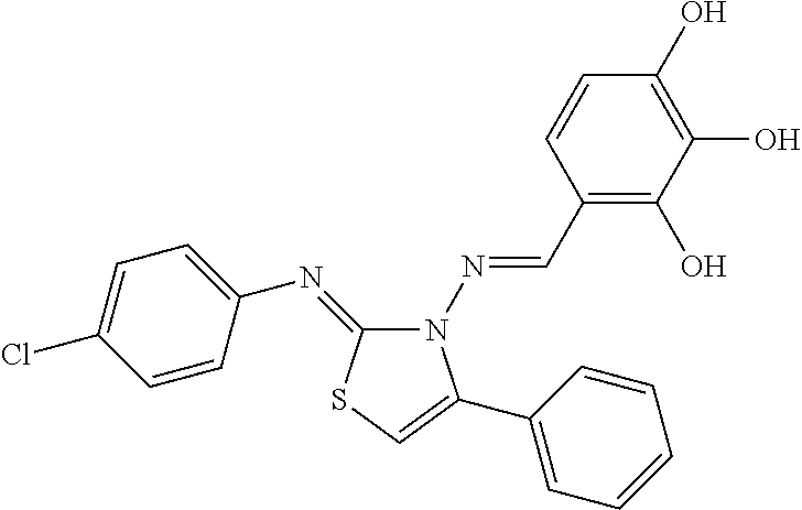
C1(C=NN2C(C3=CC=CC=C3)=CSC2=NC2=CC=C(Cl)C=C2)=C(O)C(O)=C(O)C=C1
